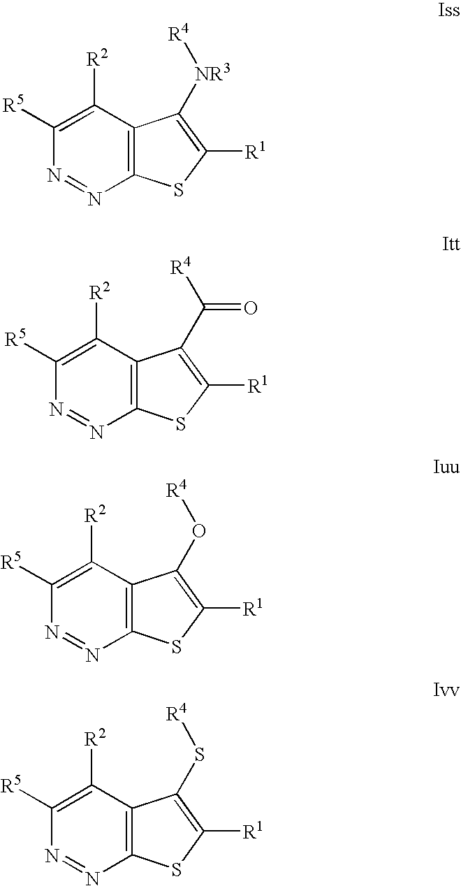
C1([R2])=C([R5])N=NC2=C1C([NR3][R4])=C([R1])S2.C1([R2])=C([R5])N=NC2=C1C(C([R4])=O)=C([R1])S2.C1([R2])=C([R5])N=NC2=C1C(O[R4])=C([R1])S2.C1([R2])=C([R5])N=NC2=C1C(S[R4])=C([R1])S2
